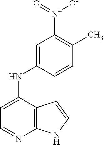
C1=C(NC2=CC([N+]([O-])=O)=C(C)C=C2)C2=C(N=C1)NC=C2
